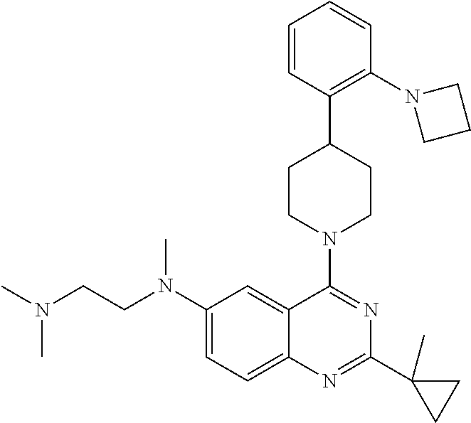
C(N(C1=CC=C2C(=C1)C(N1CCC(C3=C(N4CCC4)C=CC=C3)CC1)=NC(C1(C)CC1)=N2)C)CN(C)C
